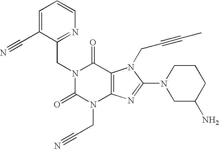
C1=C(C#N)C(CN2C(=O)N(CC#N)C3=C(C2=O)N(CC#CC)C(N2CC(N)CCC2)=N3)=NC=C1
